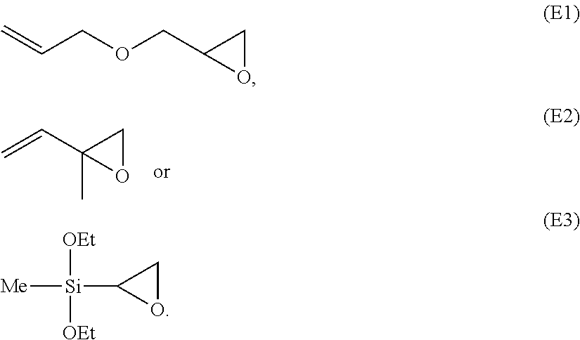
C(=C)C1(C)OC1.C=CCOCC1OC1.[OEt][Si]([Me])(C1OC1)[OEt]
